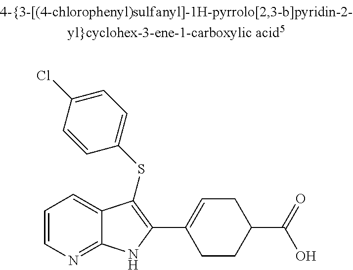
C1=CN=C2C(=C1)C(SC1=CC=C(Cl)C=C1)=C(C1=CCC(C(=O)O)CC1)N2
